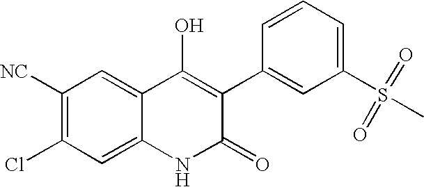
C1([NC])=C(Cl)C=C2C(=C1)C(O)=C(C1=CC(S(C)(=O)=O)=CC=C1)C(=O)N2
